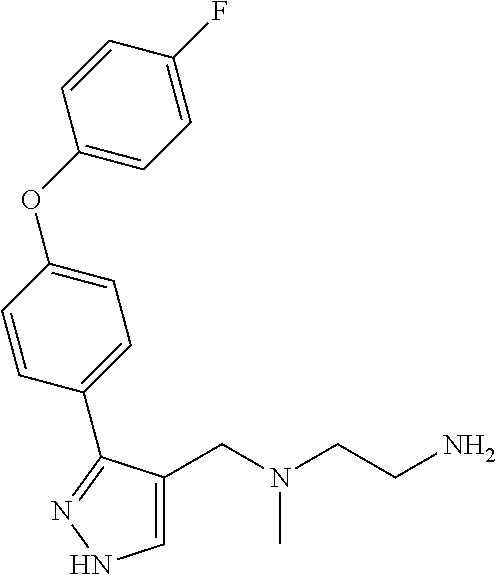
C1=C(CN(CCN)C)C(C2=CC=C(OC3=CC=C(F)C=C3)C=C2)=NN1
